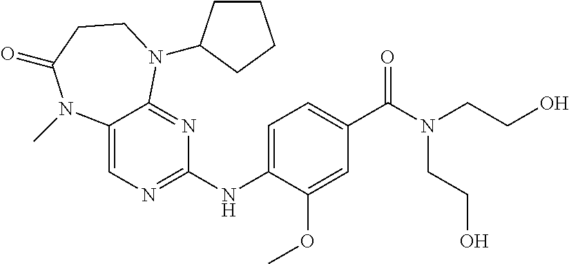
C1(NC2=CC=C(C(N(CCO)CCO)=O)C=C2OC)=NC=C2C(=N1)N(C1CCCC1)CCC(=O)N2C
